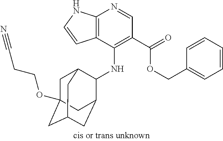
C12=C(C(NC3C4CC5CC(OCCC#N)(CC3C5)C4)=C(C(=O)OCC3=CC=CC=C3)C=N1)C=CN2
